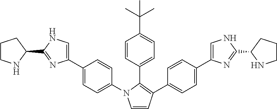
C1=CC(C2=C(C3=CC=C(C4=CNC(C5CCCN5)=N4)C=C3)C=CN2C2=CC=C(C3=CNC(C4CCCN4)=N3)C=C2)=CC=C1C(C)(C)C
